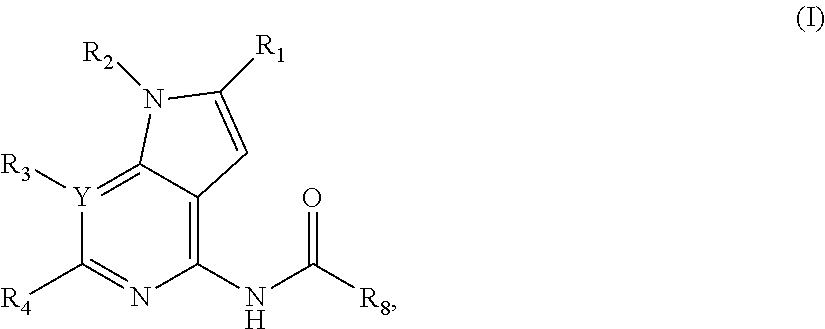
C12=[Y]([R3])C([R4])=NC(NC([R8])=O)=C1C=C([R1])N2[R2]
